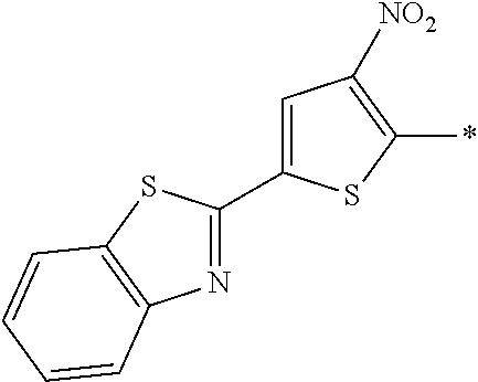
C1=C(C2=NC3=C(S2)C=CC=C3)SC(*)=C1[NO2]
